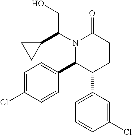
N1(C(C2CC2)CO)C(C2=CC=C(Cl)C=C2)C(C2=CC=CC(Cl)=C2)CCC1=O
